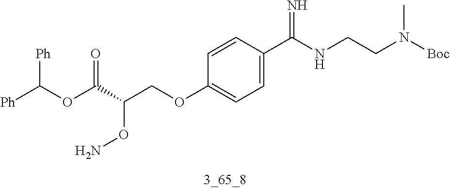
[Ph]C(OC(C(COC1=CC=C(C(NCCN([Boc])C)=N)C=C1)ON)=O)[Ph]
